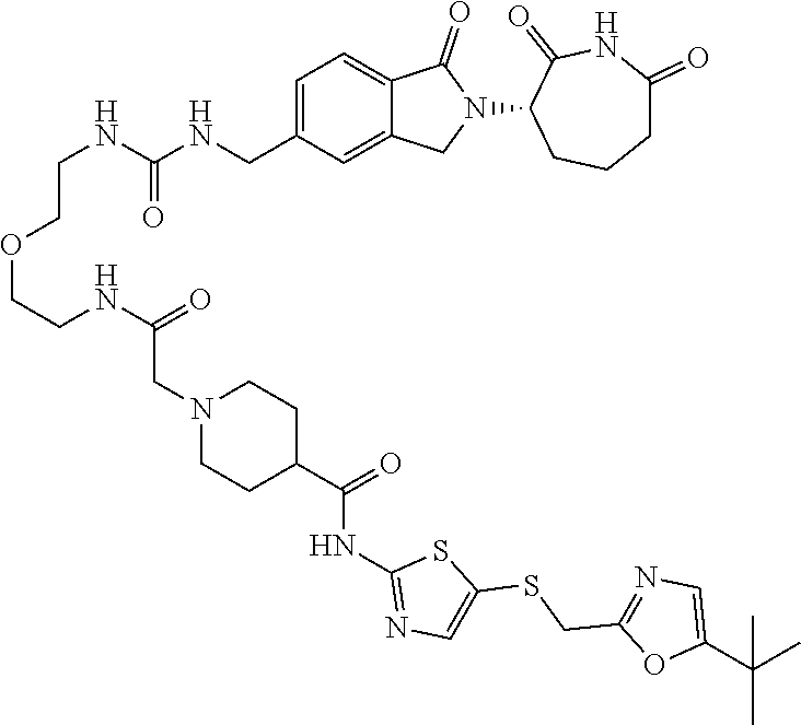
C1(=O)CCCC(N2C(=O)C3=CC=C(CNC(NCCOCCNC(CN4CCC(C(NC5=NC=C(SCC6=NC=C(C(C)(C)C)O6)S5)=O)CC4)=O)=O)C=C3C2)C(=O)N1
